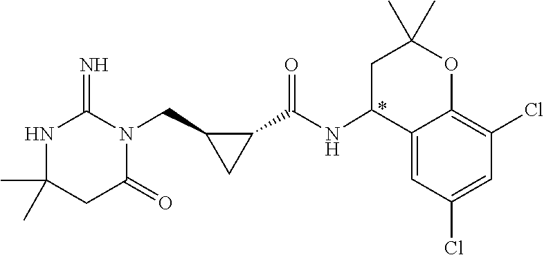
CC1(C)NC(=N)N(CC2CC2C(NC2C3=CC(Cl)=CC(Cl)=C3OC(C)(C)C2)=O)C(=O)C1
